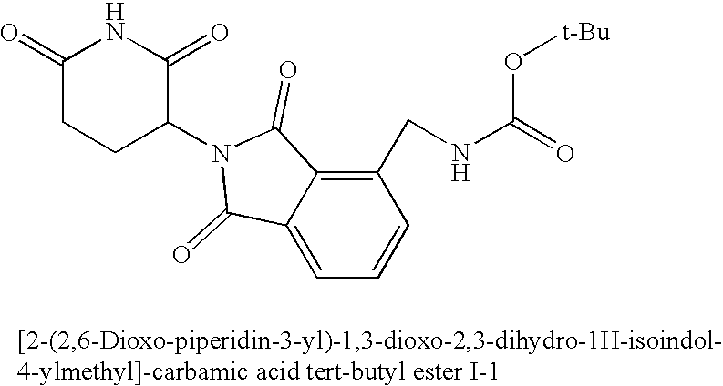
C1(=O)CCC(N2C(=O)C3=C(CNC(O[t-Bu])=O)C=CC=C3C2=O)C(=O)N1
